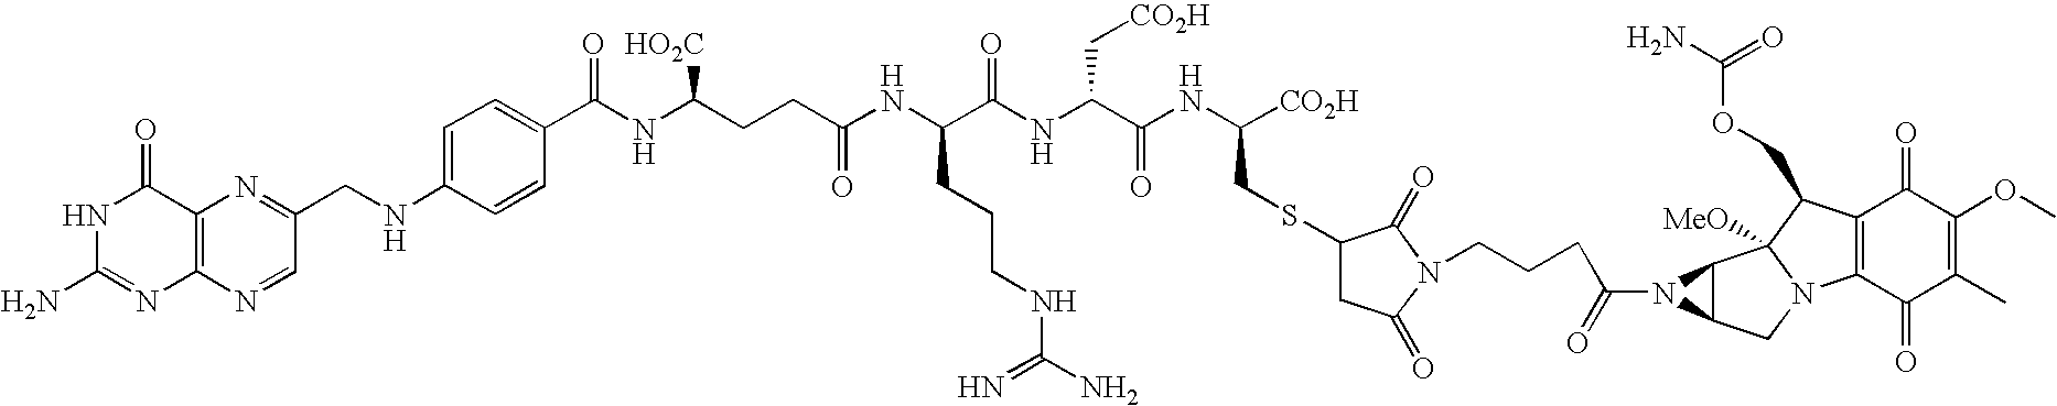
N1C(N)=NC2=C(C1=O)N=C(CNC1=CC=C(C(NC(CCC(=O)NC(C(NC(C[CO2H])C(=O)NC(CSC3CC(=O)N(CCCC(=O)N4C5C4C4([MeO])N(C5)C5=C(C4COC(N)=O)C(=O)C(OC)=C(C)C5=O)C3=O)[CO2H])=O)CCCNC(=N)N)[HO2C])=O)C=C1)C=N2
